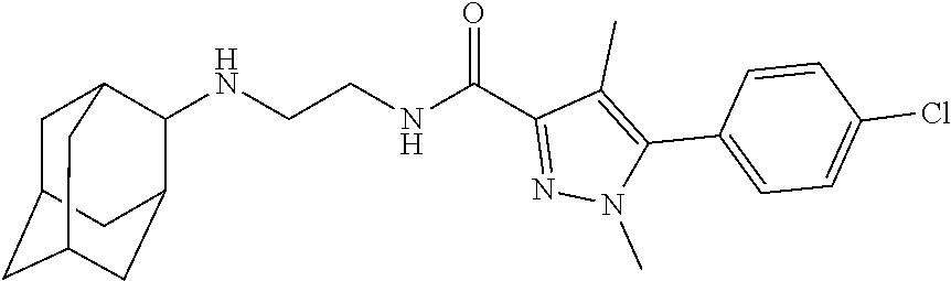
N(CCNC(C1=NN(C)C(C2=CC=C(Cl)C=C2)=C1C)=O)C1C2CC3CC(CC1C3)C2
